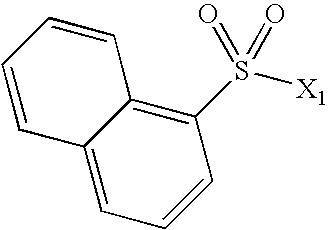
C1(S(=O)(=O)[X1])=C2C(=CC=C1)C=CC=C2
